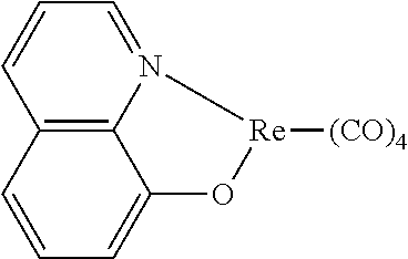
N12=CC=CC3=C1C(=CC=C3)O[Re]2[(CO)4]
